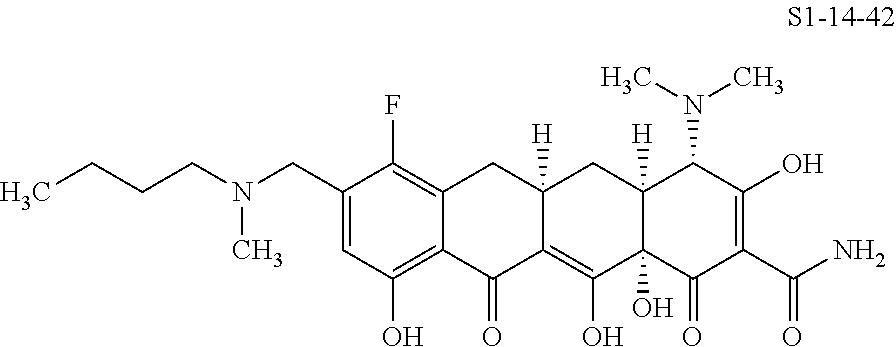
C1(CN(CCCC)C)=CC(O)=C2C(=C1F)CC1([H])C(=C(O)C3(O)C([H])(C1)C(N(C)C)C(O)=C(C(N)=O)C3=O)C2=O
